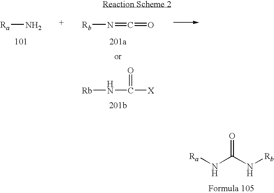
[Ra]NC(N[Rb])=O.[Rb]N=C=O.[Rb]NC([X])=O.[Ra]N
